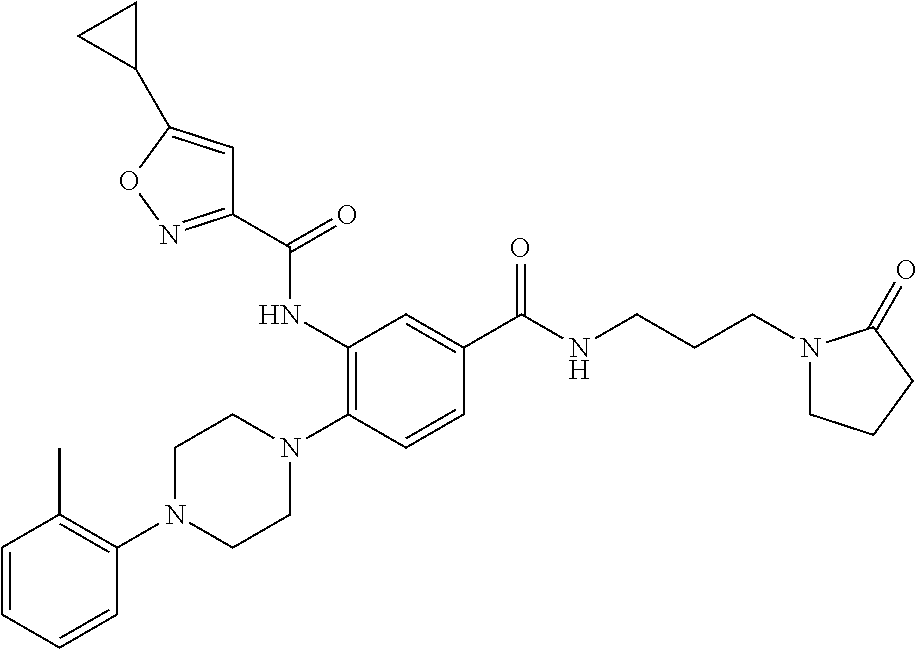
C1=CC=CC(N2CCN(C3=C(NC(C4=NOC(C5CC5)=C4)=O)C=C(C(NCCCN4CCCC4=O)=O)C=C3)CC2)=C1C
